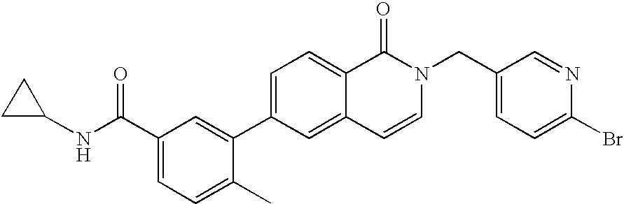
C1=C(C2=CC(C(NC3CC3)=O)=CC=C2C)C=C2C(=C1)C(=O)N(CC1=CC=C(Br)N=C1)C=C2
